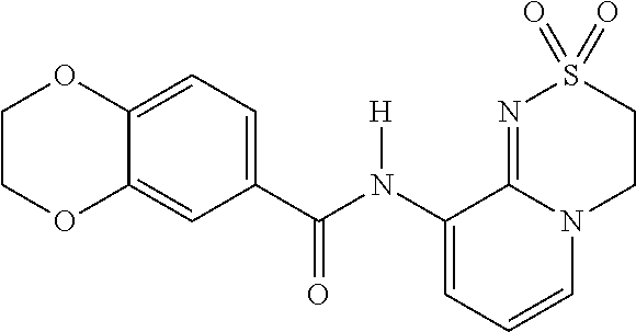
C12=CC=C(C(N(C3=CC=CN4C3=NS(=O)(=O)CC4)[H])=O)C=C1OCCO2
